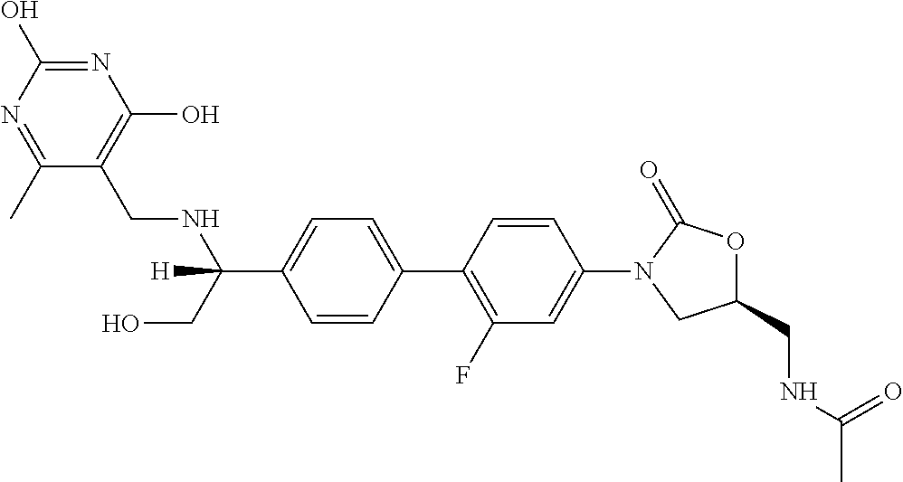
C1(C(CO)(NCC2=C(O)N=C(O)N=C2C)[H])=CC=C(C2=C(F)C=C(N3CC(CNC(C)=O)OC3=O)C=C2)C=C1
